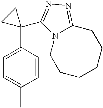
C1(C2(C3=NN=C4N3CCCCCC4)CC2)=CC=C(C)C=C1
